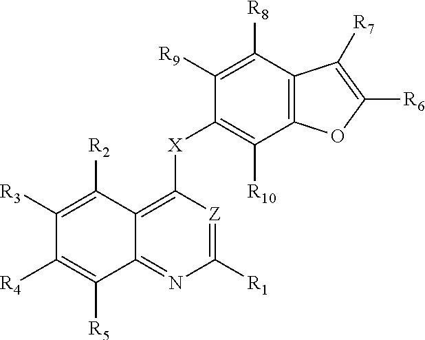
C1([R1])=[Z]C([X]C2=C([R10])C3=C(C([R8])=C2[R9])C([R7])=C([R6])O3)=C2C(=N1)C([R5])=C([R4])C([R3])=C2[R2]
